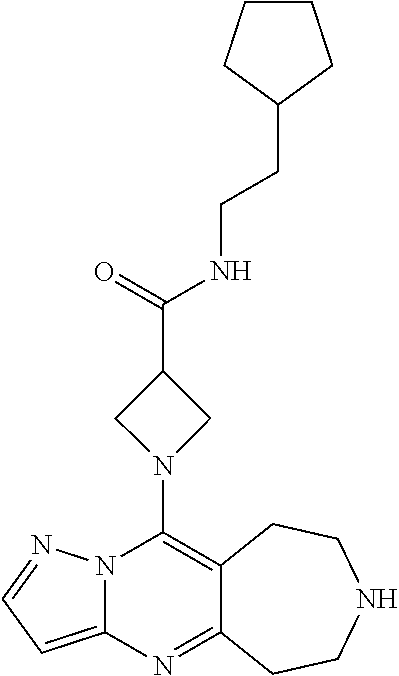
C12=C(N3CC(C(=O)NCCC4CCCC4)C3)N3C(=CC=N3)N=C1CCNCC2
